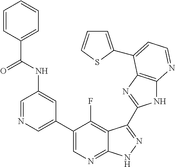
C1=NC=C(C2=CN=C3C(=C2F)C(C2=NC4=C(N2)N=CC=C4C2=CC=CS2)=NN3)C=C1NC(C1=CC=CC=C1)=O
